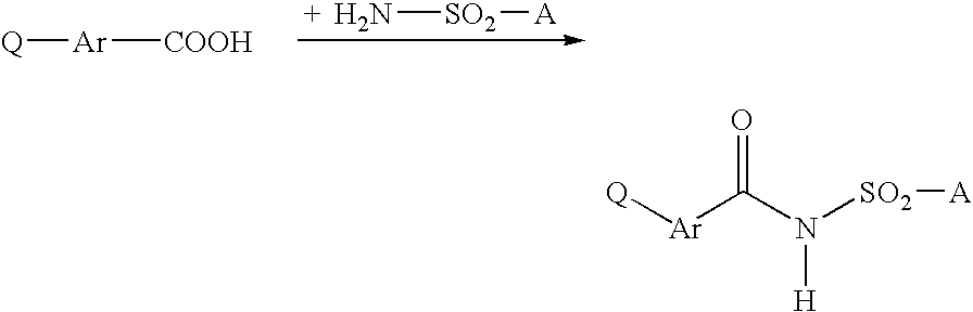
N[SO2][A].[Ar]([COOH])[Q].[Q][Ar]C(N([SO2][A])[H])=O
